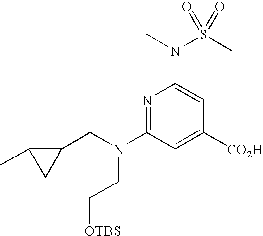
N1=C(N(CC2C(C)C2)CC[OTBS])C=C([CO2H])C=C1N(C)S(C)(=O)=O
